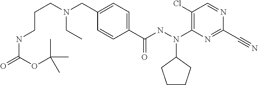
C1(CN(CC)CCCNC(OC(C)(C)C)=O)=CC=C(C(=O)NN(C2CCCC2)C2=C(Cl)C=NC(C#N)=N2)C=C1
